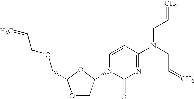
C=CCOCC1OCC(N2C(=O)N=C(N(CC=C)CC=C)C=C2)O1
